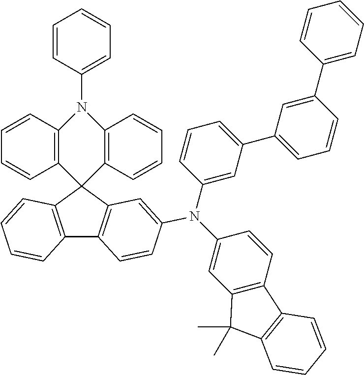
C1=CC(N2C3=C(C=CC=C3)C3(C4=C(C5=C3C=C(N(C3=CC(C6=CC=CC(C7=CC=CC=C7)=C6)=CC=C3)C3=CC6=C(C=C3)C3=C(C6(C)C)C=CC=C3)C=C5)C=CC=C4)C3=C2C=CC=C3)=CC=C1
